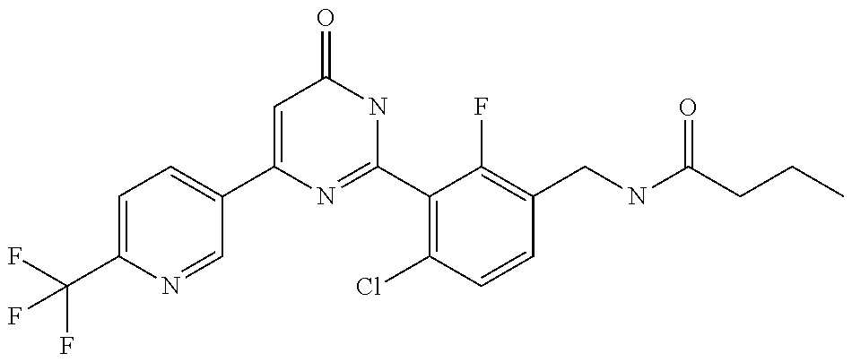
C1(C2=CC=C(C(F)(F)F)N=C2)=CC(=O)NC(C2=C(Cl)C=CC(CNC(CCC)=O)=C2F)=N1
